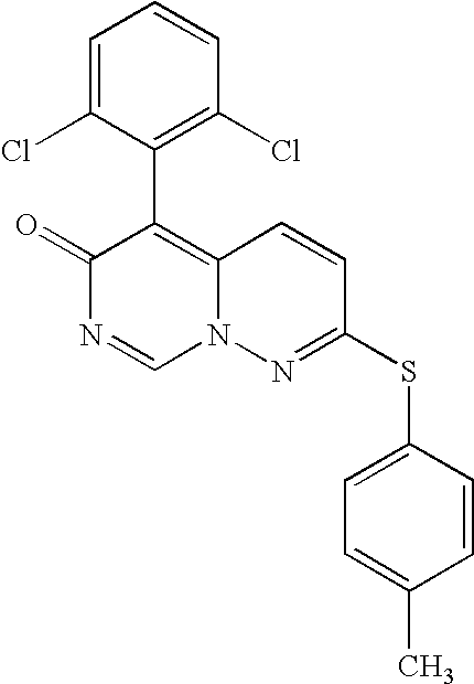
O=C1N=CN2C(=C1C1=C(Cl)C=CC=C1Cl)C=CC(SC1=CC=C(C)C=C1)=N2
